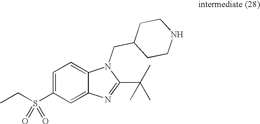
S(C1=CC=C2C(=C1)N=C(C(C)(C)C)N2CC1CCNCC1)(CC)(=O)=O
